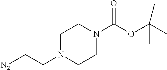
[N2]CCN1CCN(C(OC(C)(C)C)=O)CC1
